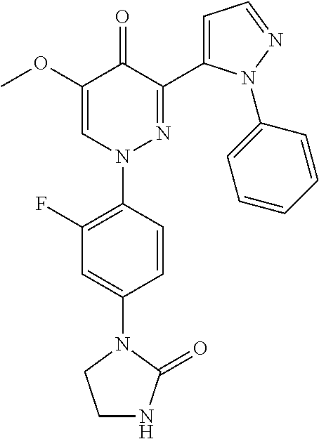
C1=C(N2CCNC2=O)C=CC(N2N=C(C3=CC=NN3C3=CC=CC=C3)C(=O)C(OC)=C2)=C1F
